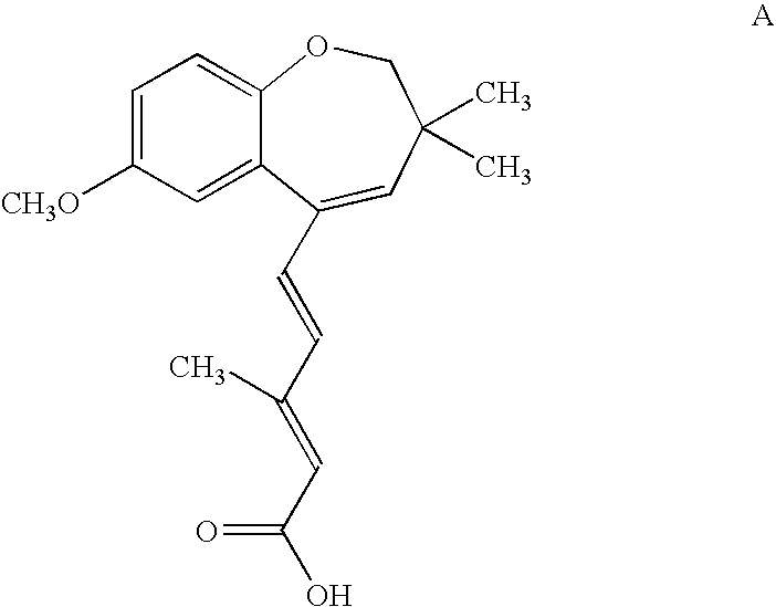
C1=C([CH3O])C=C2C(=C1)OCC(C)(C)C=C2C=CC(=CC(O)=O)C
